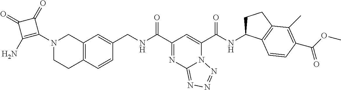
C12=C(C=CC(CNC(C3=NC4=NN=NN4C(C(NC4CCC5=C4C=CC(C(OC)=O)=C5C)=O)=C3)=O)=C1)CCN(C1=C(N)C(=O)C1=O)C2
